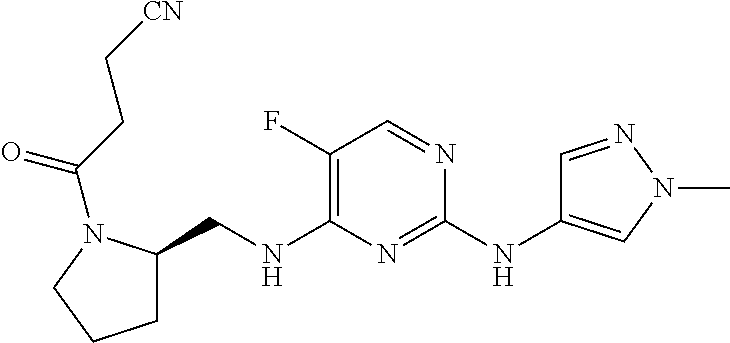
C1C(CNC2=C(F)C=NC(NC3=CN(C)N=C3)=N2)N(C(CC[CN])=O)CC1
